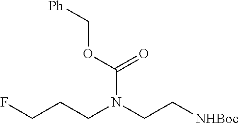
FCCCN(CC[NHBoc])C(OC[Ph])=O
